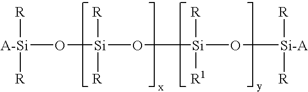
[A-Si](O[Si](O[Si](O[Si-A]([R])[R])([R])[R1])([R])[R])([R])[R]
